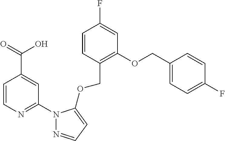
C1=CC(COC2=CC=NN2C2=NC=CC(C(=O)O)=C2)=C(OCC2=CC=C(F)C=C2)C=C1F
